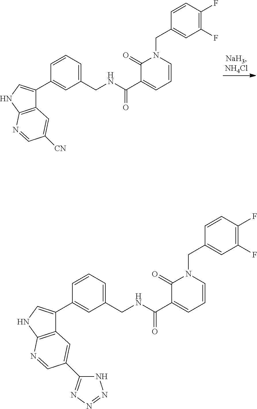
C12=C(NC=C1C1=CC(CNC(=O)C3=CC=CN(CC4=CC(F)=C(F)C=C4)C3=O)=CC=C1)N=CC([CN])=C2.C12=C(NC=C1C1=CC(CNC(=O)C3=CC=CN(CC4=CC(F)=C(F)C=C4)C3=O)=CC=C1)N=CC(C1=NN=NN1)=C2
